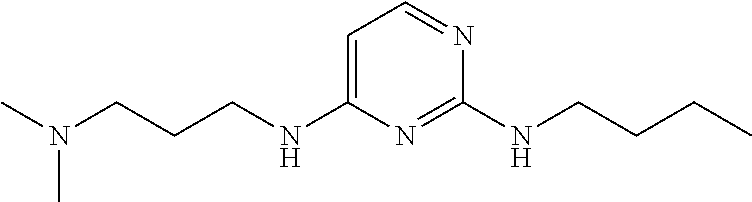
C1=C(NCCCN(C)C)N=C(NCCCC)N=C1
